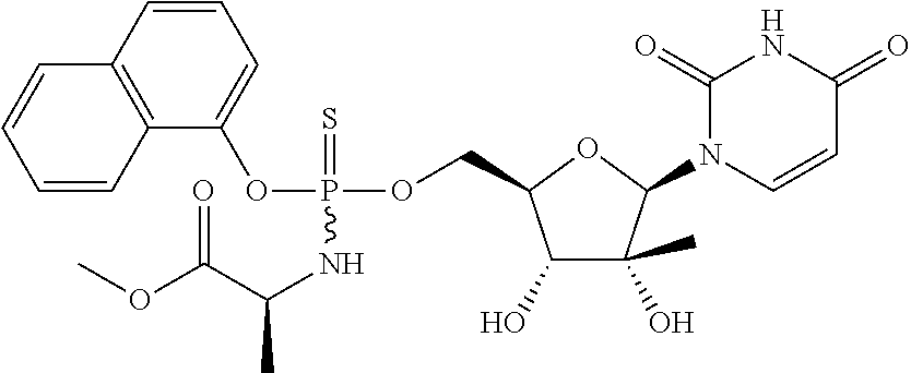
C1(=O)N(C2C(C)(O)C(O)C(COP(OC3=CC=CC4=C3C=CC=C4)(=S)NC(C)C(OC)=O)O2)C=CC(=O)N1
